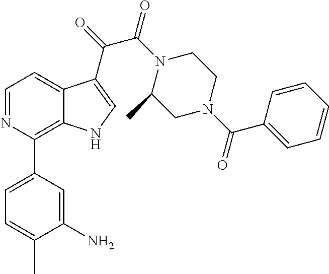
C1=NC(C2=CC=C(C)C(N)=C2)=C2C(=C1)C(C(=O)C(=O)N1C(C)CN(C(=O)C3=CC=CC=C3)CC1)=CN2
